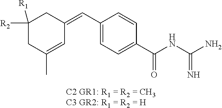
C1([R2])([R1])CC(C)=CC(=CC2=CC=C(C(=O)NC(N)=N)C=C2)C1
